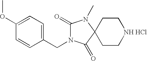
C1(=O)N(CC2=CC=C(OC)C=C2)C(=O)C2(N1C)CC[NH HCl]CC2
